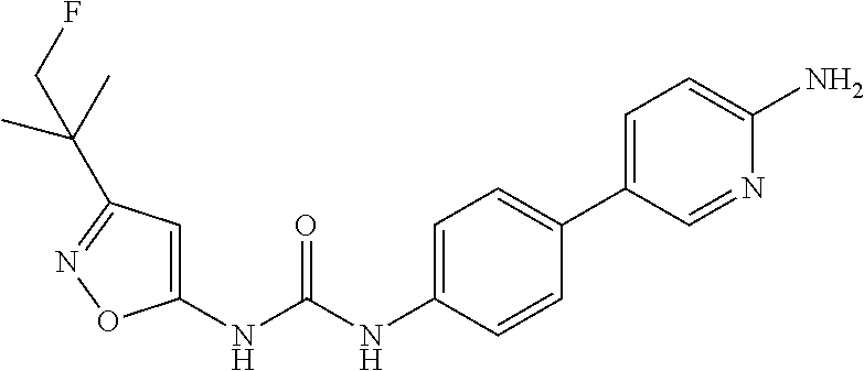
N(C(NC1=CC=C(C2=CC=C(N)N=C2)C=C1)=O)C1=CC(C(C)(C)CF)=NO1
